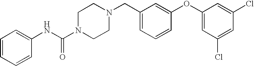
C1=CC=CC(NC(N2CCN(CC3=CC=CC(OC4=CC(Cl)=CC(Cl)=C4)=C3)CC2)=O)=C1
